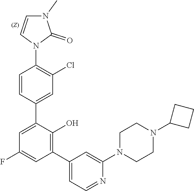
C1=CN(C2=C(Cl)C=C(C3=CC(F)=CC(C4=CC=NC(N5CCN(C6CCC6)CC5)=C4)=C3O)C=C2)C(=O)N1C
